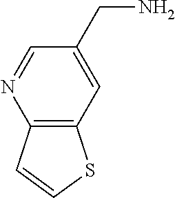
C12=C(C=C(CN)C=N1)SC=C2
